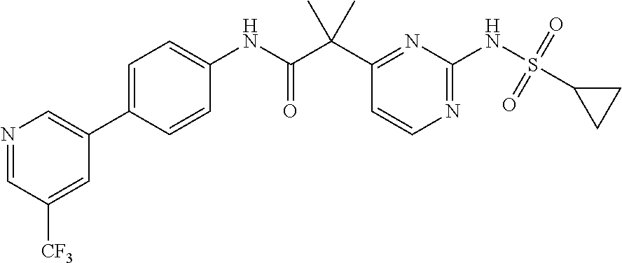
C1(NC(C(C2=NC(NS(C3CC3)(=O)=O)=NC=C2)(C)C)=O)=CC=C(C2=CN=CC([CF3])=C2)C=C1
